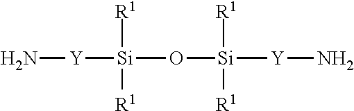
N[Y][Si](O[Si]([R1])([R1])[Y]N)([R1])[R1]
